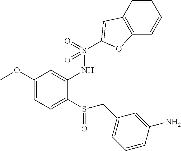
C1(OC)=CC=C(S(CC2=CC=CC(N)=C2)=O)C(NS(=O)(=O)C2=CC3=C(C=CC=C3)O2)=C1
